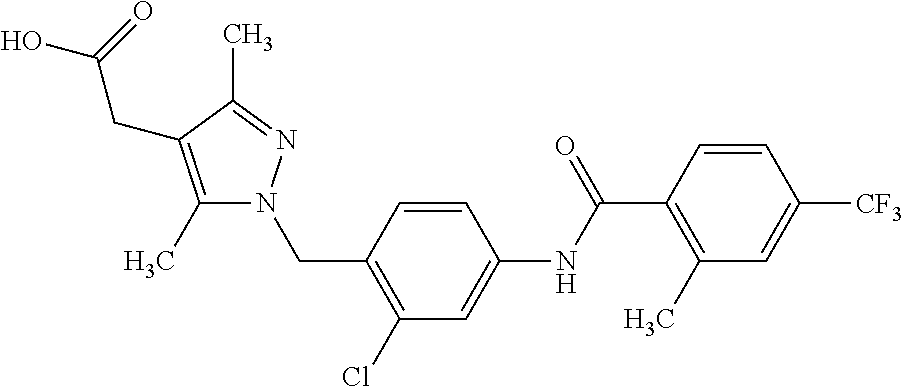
C1(C)=C(C(NC2=CC(Cl)=C(CN3C(C)=C(CC(=O)O)C(C)=N3)C=C2)=O)C=CC([CF3])=C1
